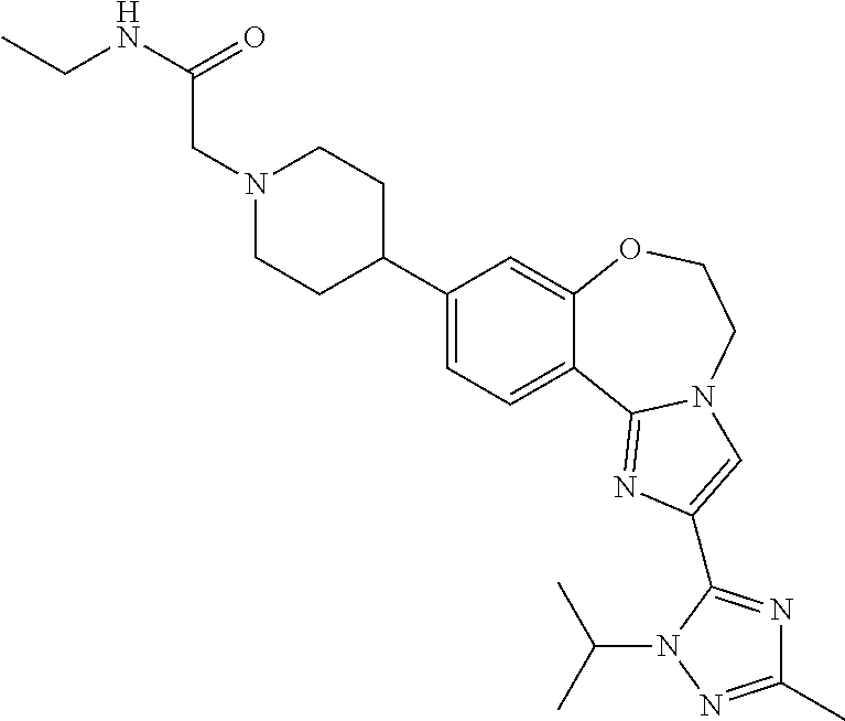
C1(C2CCN(CC(NCC)=O)CC2)=CC=C2C(=C1)OCCN1C2=NC(C2=NC(C)=NN2C(C)C)=C1
